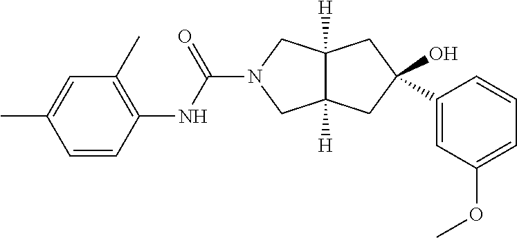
O=C(N1CC2([H])C([H])(C1)CC(O)(C1=CC(OC)=CC=C1)C2)NC1=C(C)C=C(C)C=C1
